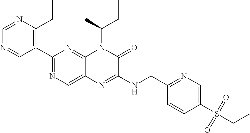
C1=NC(CC)=C(C2=NC=C3C(=N2)N(C(C)CC)C(=O)C(NCC2=NC=C(S(CC)(=O)=O)C=C2)=N3)C=N1
